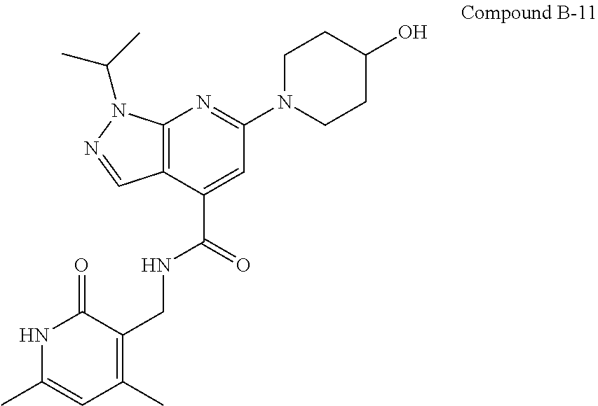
C12=C(C(C(=O)NCC3=C(C)C=C(C)NC3=O)=CC(N3CCC(O)CC3)=N1)C=NN2C(C)C
